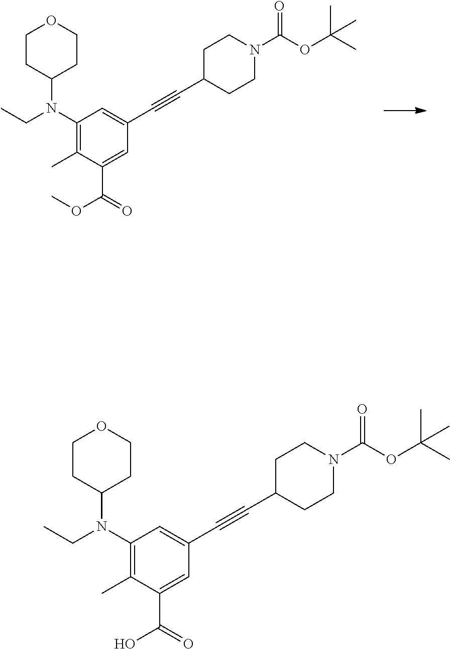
C1C(C#CC2=CC(N(CC)C3CCOCC3)=C(C)C(C(=O)OC)=C2)CCN(C(OC(C)(C)C)=O)C1.C1C(C#CC2=CC(N(CC)C3CCOCC3)=C(C)C(C(=O)O)=C2)CCN(C(OC(C)(C)C)=O)C1
